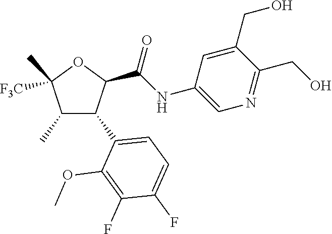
C1(C)C(C2=CC=C(F)C(F)=C2OC)C(C(NC2=CN=C(CO)C(CO)=C2)=O)OC1(C)[F3C]
